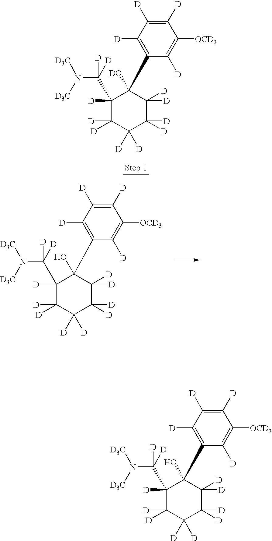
C1([D])=C([OCD3])C([D])=C([D])C([D])=C1C1(O)C([D])(C(N([D3C])[D3C])([D])[D])C([D])([D])C([D])([D])C([D])([D])C1([D])[D].C1([D])=C([OCD3])C([D])=C([D])C([D])=C1C1(O)C([D])(C(N([D3C])[D3C])([D])[D])C([D])([D])C([D])([D])C([D])([D])C1([D])[D].C1([D])=C([OCD3])C([D])=C([D])C([D])=C1C1([DO])C([D])(C(N([D3C])[D3C])([D])[D])C([D])([D])C([D])([D])C([D])([D])C1([D])[D]
